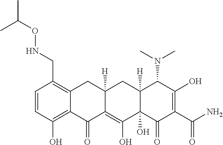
C1=CC(O)=C2C(=C1CNOC(C)C)CC1([H])C(=C(O)C3(O)C([H])(C1)C(N(C)C)C(O)=C(C(=O)N)C3=O)C2=O
